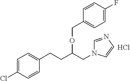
Cl.C1=C(Cl)C=CC(CCC(CN2C=NC=C2)OCC2=CC=C(F)C=C2)=C1
